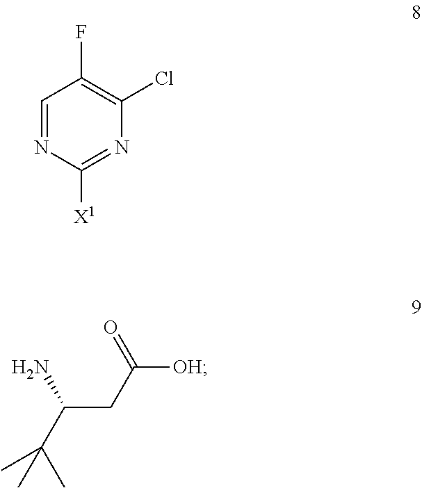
C1=NC([X1])=NC(Cl)=C1F.[OH]C(CC(C(C)(C)C)N)=O
